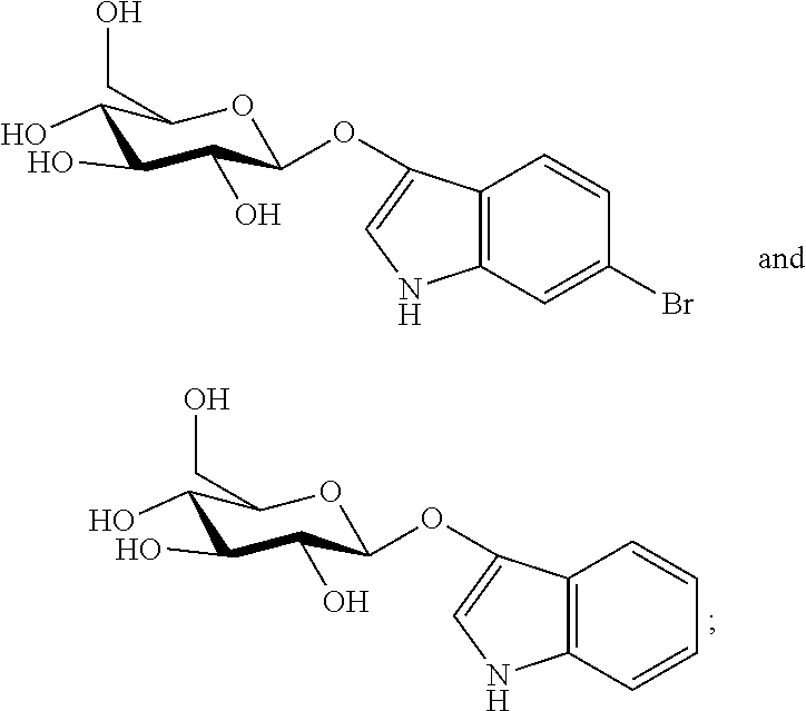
C1(O)C(O)C(O)C(OC2=CNC3=C2C=CC(Br)=C3)OC1CO.C1(O)C(O)C(O)C(OC2=CNC3=C2C=CC=C3)OC1CO
